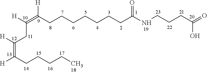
CCCCCC(=C(CC(=C(CCCCCCCC(NCCCC(=O)O)=O)[H])[H])[H])[H]
